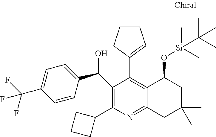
C1=C(C(F)(F)F)C=CC(C(O)C2=C(C3CCC3)N=C3C(=C2C2=CCCC2)C(O[Si](C)(C)C(C)(C)C)CC(C)(C)C3)=C1
